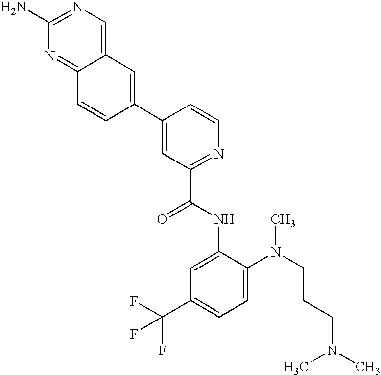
C12=CN=C(N)N=C1C=CC(C1=CC(C(NC3=CC(C(F)(F)F)=CC=C3N(CCCN(C)C)C)=O)=NC=C1)=C2
